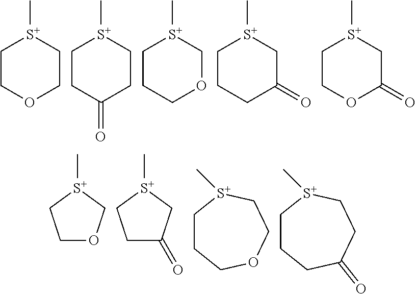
C1COCC[S+]1C.C1CC(=O)CC[S+]1C.C1CCOC[S+]1C.C1CCC(=O)C[S+]1C.C1COC(=O)C[S+]1C.C1OC[S+](C)C1.C1C(=O)C[S+](C)C1.C1CCOCC[S+]1C.C1CCC(=O)CC[S+]1C
